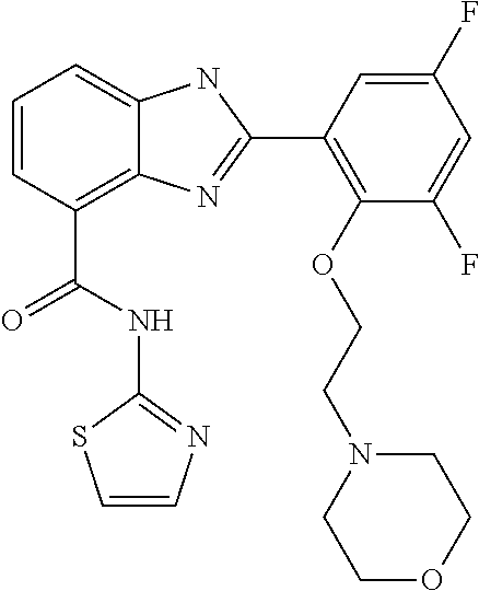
C1=CC(C(NC2=NC=CS2)=O)=C2C(=C1)NC(C1=C(OCCN3CCOCC3)C(F)=CC(F)=C1)=N2
